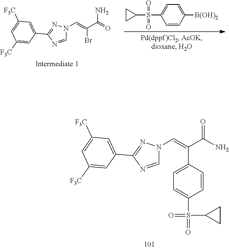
N1(C=C(C2=CC=C(S(C3CC3)(=O)=O)C=C2)C(N)=O)C=NC(C2=CC([F3C])=CC([F3C])=C2)=N1.N1(C=C(Br)C(=O)N)C=NC(C2=CC([F3C])=CC([F3C])=C2)=N1.C1=C([B(OH)2])C=CC(S(=O)(=O)C2CC2)=C1
